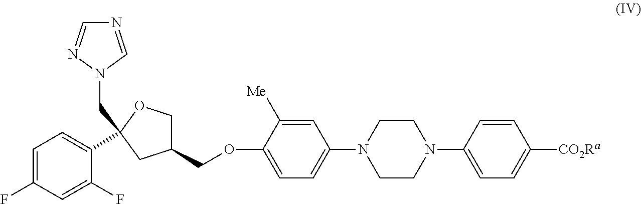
N1=CN(CC2(C3=CC=C(F)C=C3F)OCC(COC3=CC=C(N4CCN(C5=CC=C([CO2Ra])C=C5)CC4)C=C3[Me])C2)N=C1
